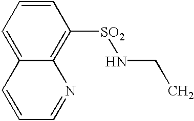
C12=CC=CC([SO2]NCC)=C1N=CC=C2
